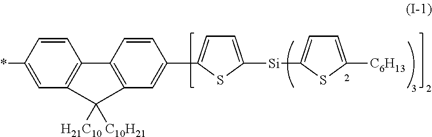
C1=C([C6H13])SC([Si]C2=CC=C(C3=CC4=C(C5=C(C=C(*)C=C5)C4([H21C10])[C10H21])C=C3)S2)=C1
